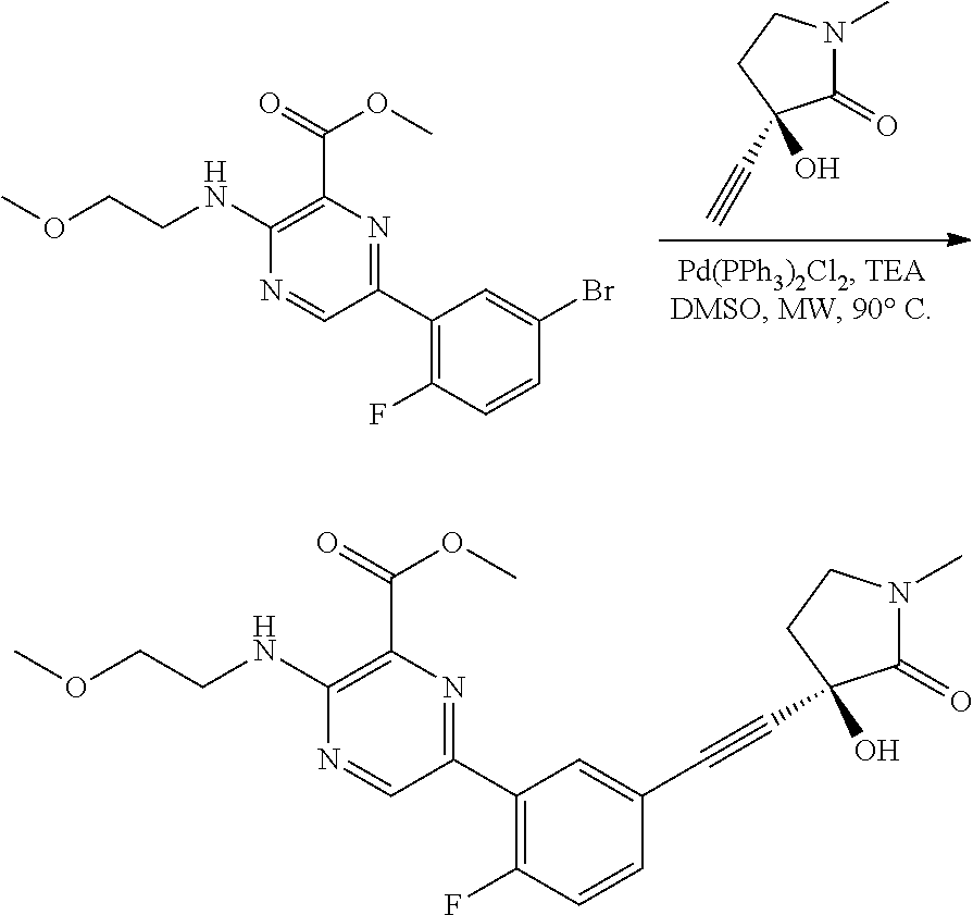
C1(=O)N(C)CCC1(O)C#C.N1=CC(C2=C(F)C=CC(Br)=C2)=NC(C(=O)OC)=C1NCCOC.N1=CC(C2=C(F)C=CC(C#CC3(O)C(=O)N(C)CC3)=C2)=NC(C(=O)OC)=C1NCCOC
